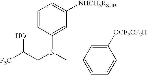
C1=CC(N(CC2=CC=CC([OCF2CF2H])=C2)CC([F3C])O)=CC([NHCH2RSUB])=C1
